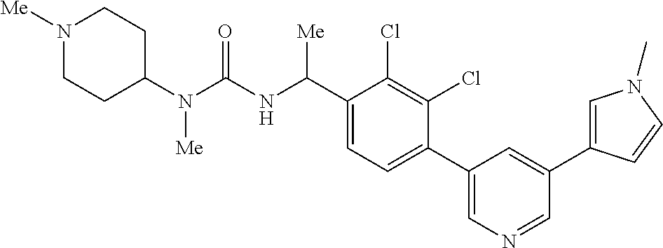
C1(N(C(NC(C2=CC=C(C3=CN=CC(C4=CN(C)C=C4)=C3)C(Cl)=C2Cl)[Me])=O)[Me])CCN([Me])CC1
